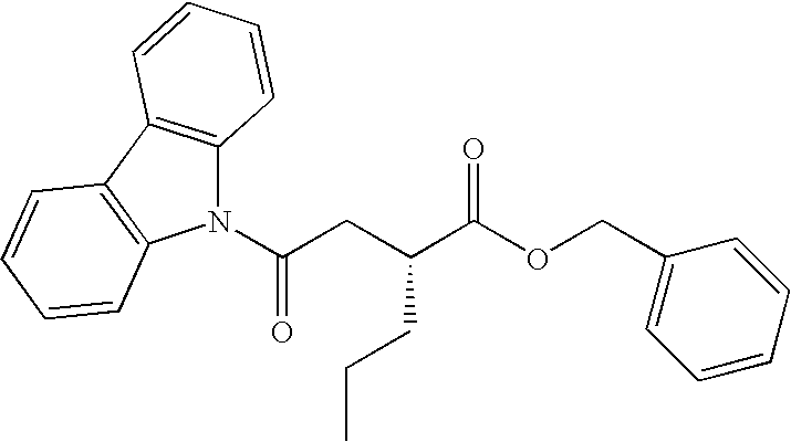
O(C(C(CC(N1C2=C(C3=C1C=CC=C3)C=CC=C2)=O)CCC)=O)CC1=CC=CC=C1
